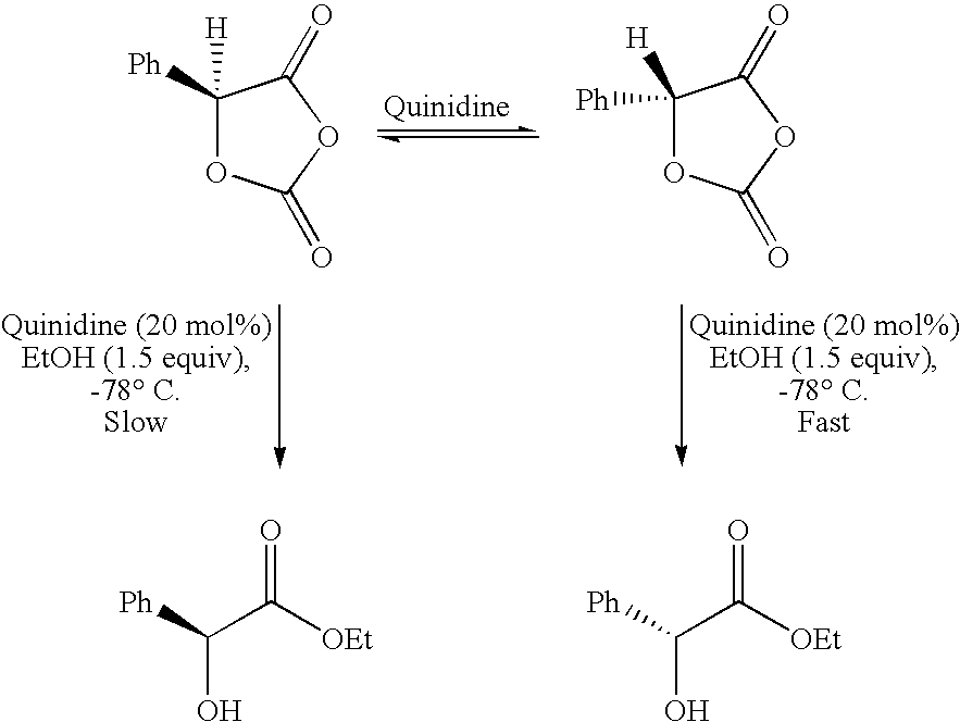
[Ph]C(C([OEt])=O)O.[Ph]C(C([OEt])=O)O.C1([H])([Ph])OC(=O)OC1=O.C1([H])([Ph])OC(=O)OC1=O
